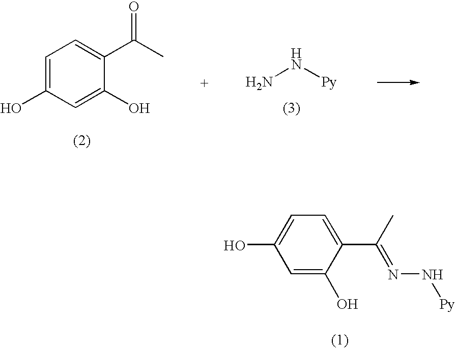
C1=C(O)C=C(O)C(C(C)=O)=C1.NN[Py].C1=C(O)C(C(C)=NN[Py])=CC=C1O
